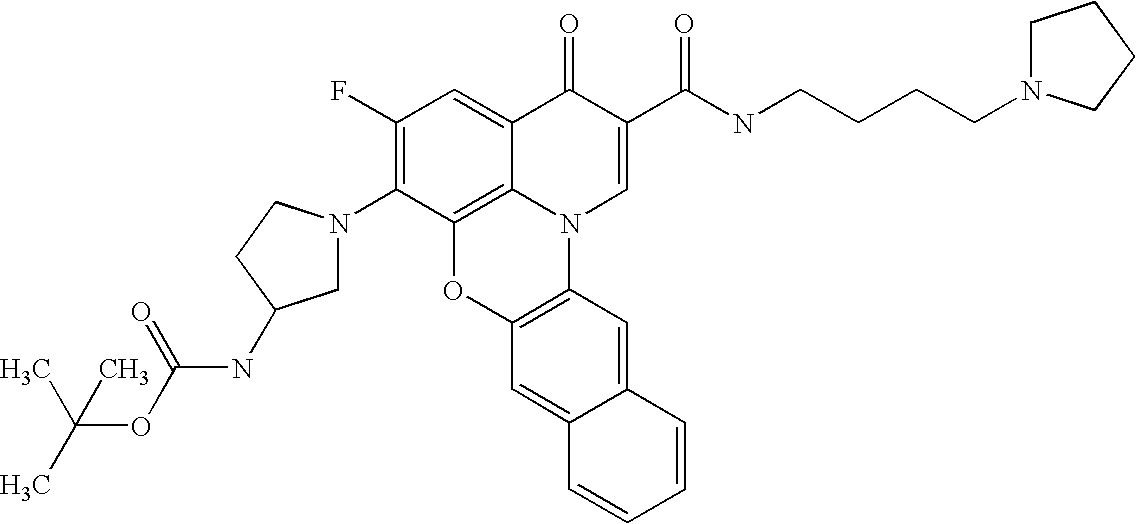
C1(F)=C(N2CC(NC(OC(C)(C)C)=O)CC2)C2=C3C(=C1)C(=O)C(C(=O)NCCCCN1CCCC1)=CN3C1=C(O2)C=C2C(=C1)C=CC=C2
